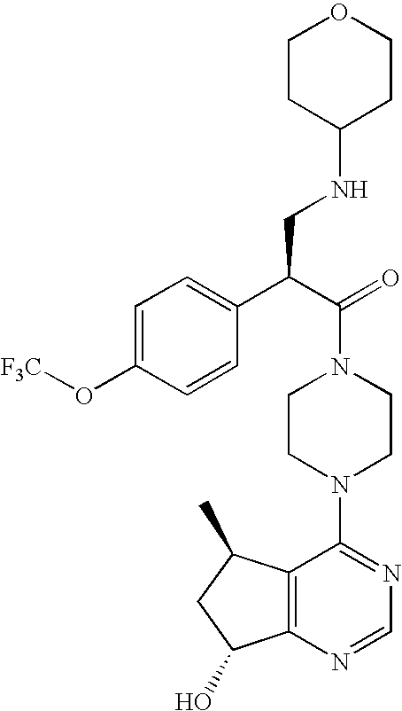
C(N1CCN(C2=NC=NC3=C2C(C)CC3O)CC1)(C(C1=CC=C(O[F3C])C=C1)CNC1CCOCC1)=O
